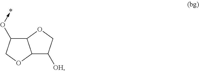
C12C(O->*)COC1C([OH])CO2
